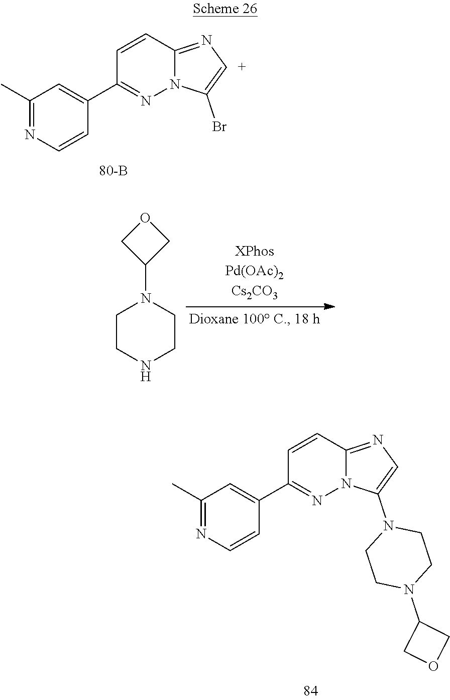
C1(C)=NC=CC(C2=NN3C(=N[C+]=C3Br)C=C2)=C1.C1(C)=NC=CC(C2=NN3C(=NC=C3N3CCN(C4COC4)CC3)C=C2)=C1.C1CNCCN1C1COC1
